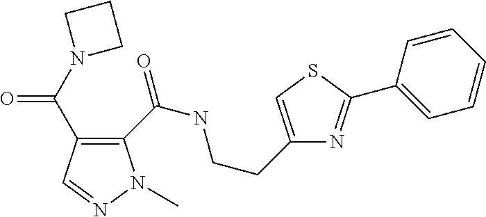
C1(C(NCCC2=CSC(C3=CC=CC=C3)=N2)=O)=C(C(N2CCC2)=O)C=NN1C
